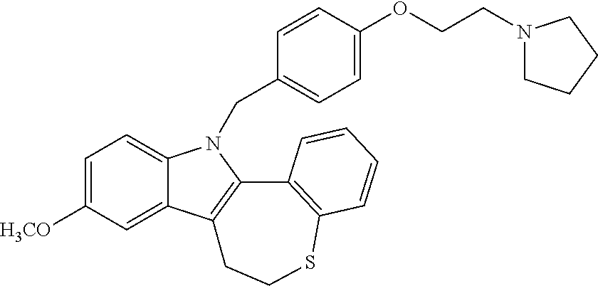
C1=C([H3CO])C=C2C(=C1)N(CC1=CC=C(OCCN3CCCC3)C=C1)C1=C2CCSC2=C1C=CC=C2
